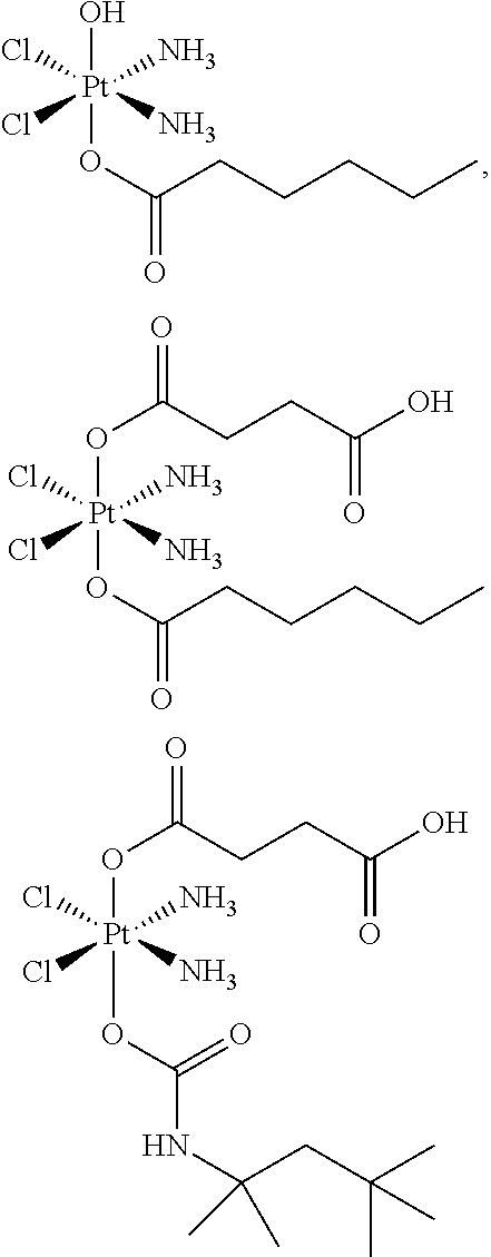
O(C(CCCCC)=O)[Pt](O)(N)(Cl)(Cl)N.O(C(CCCCC)=O)[Pt](OC(CCC(O)=O)=O)(N)(Cl)(Cl)N.N(C(CC(C)(C)C)(C)C)C(=O)O[Pt](OC(CCC(O)=O)=O)(N)(Cl)(Cl)N
